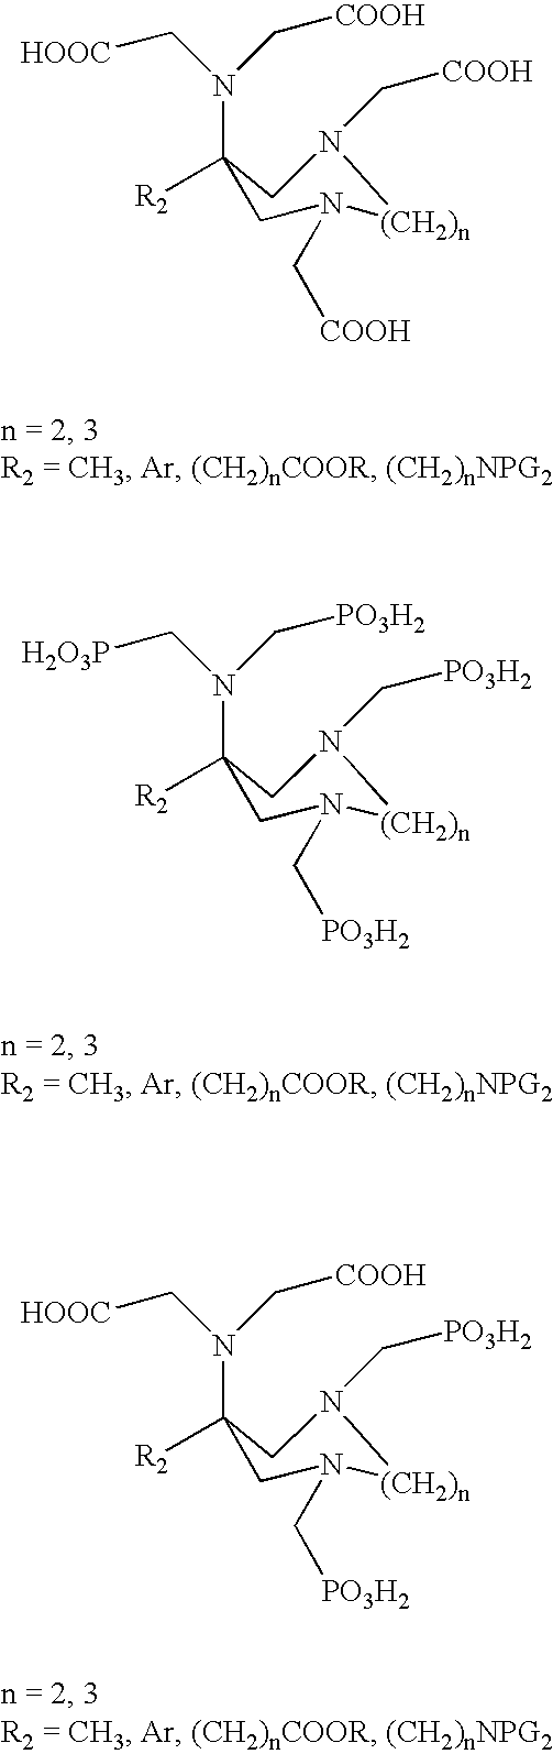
C1([R2])(N(C[HOOC])C[COOH])CN(C[COOH])[(CH2)n]N(C[COOH])C1.C1([R2])(N(C[H2O3P])C[PO3H2])CN(C[PO3H2])[(CH2)n]N(C[PO3H2])C1.C1([R2])(N(C[HOOC])C[COOH])CN(C[PO3H2])[(CH2)n]N(C[PO3H2])C1
